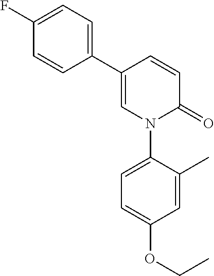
C1=CC(C2=CC=C(F)C=C2)=CN(C2=CC=C(OCC)C=C2C)C1=O
